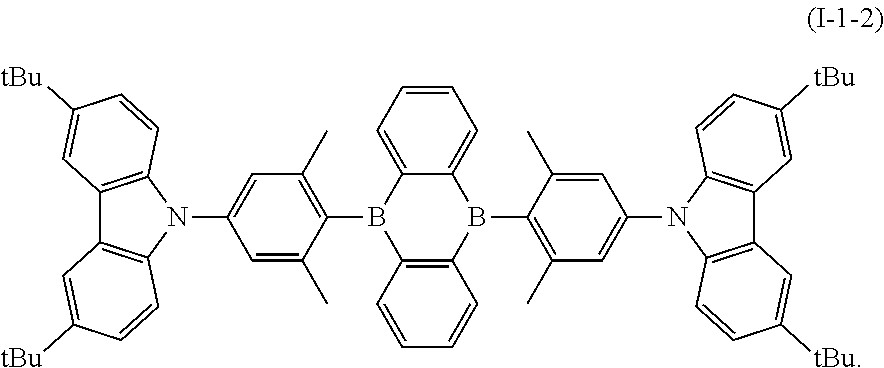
C12=C(N(C3=CC(C)=C(B4C5=C(B(C6=C(C)C=C(N7C8=C(C9=C7C=CC([tBu])=C9)C=C([tBu])C=C8)C=C6C)C6=CC=CC=C46)C=CC=C5)C(C)=C3)C3=C1C=C([tBu])C=C3)C=CC([tBu])=C2
